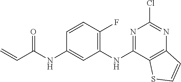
C=CC(NC1=CC(NC2=NC(Cl)=NC3=C2SC=C3)=C(F)C=C1)=O
